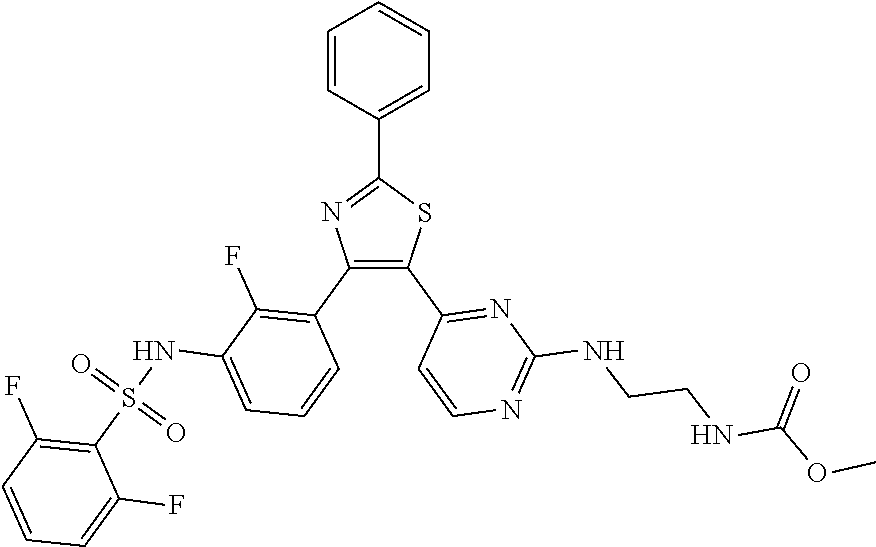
C1=C(C2=NC(C3=C(F)C(NS(C4=C(F)C=CC=C4F)(=O)=O)=CC=C3)=C(C3=NC(NCCNC(OC)=O)=NC=C3)S2)C=CC=C1
